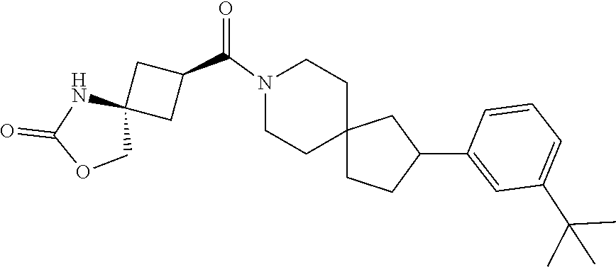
C1(C2CC3(CC2)CCN(C(C2CC4(C2)NC(=O)OC4)=O)CC3)=CC(C(C)(C)C)=CC=C1
